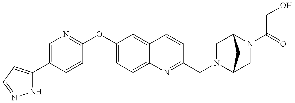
N1C(C2=CN=C(OC3=CC=C4C(=C3)C=CC(CN3C5CN(C(CO)=O)C(C3)C5)=N4)C=C2)=CC=N1
